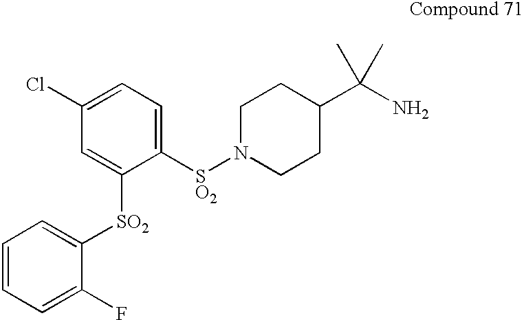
C1N([SO2]C2=CC=C(Cl)C=C2[SO2]C2=CC=CC=C2F)CCC(C(N)(C)C)C1
